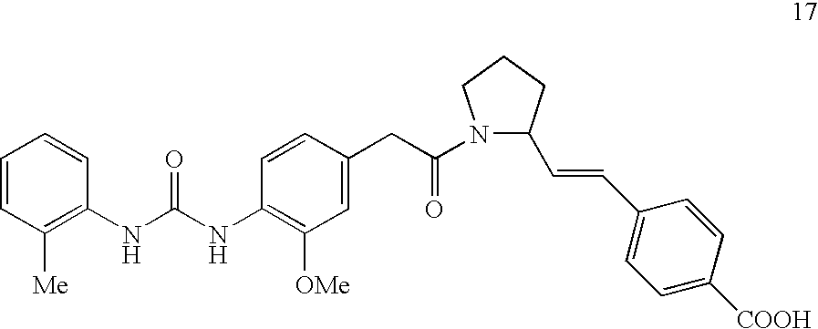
C1=CC([Me])=C(NC(NC2=C([OMe])C=C(CC(N3C(C=CC4=CC=C([COOH])C=C4)CCC3)=O)C=C2)=O)C=C1
